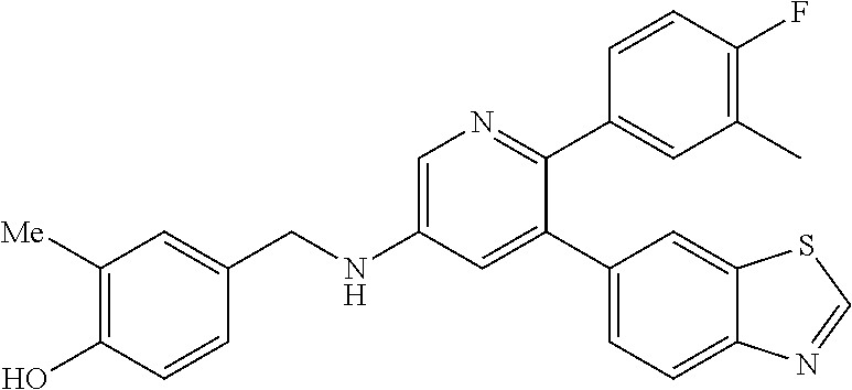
C1([Me])=C(O)C=CC(CNC2=CN=C(C3=CC(C)=C(F)C=C3)C(C3=CC=C4C(=C3)SC=N4)=C2)=C1
